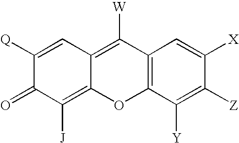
C12=C(C([Y])=C([Z])C([X])=C1)OC1=C([J])C(=O)C([Q])=CC1=C2[W]
